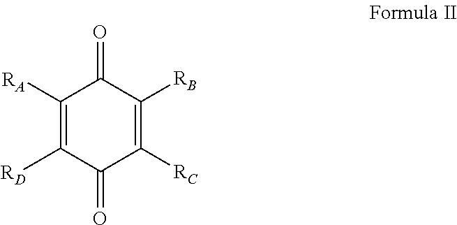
C1([RA])=C([RD])C(=O)C([RC])=C([RB])C1=O
